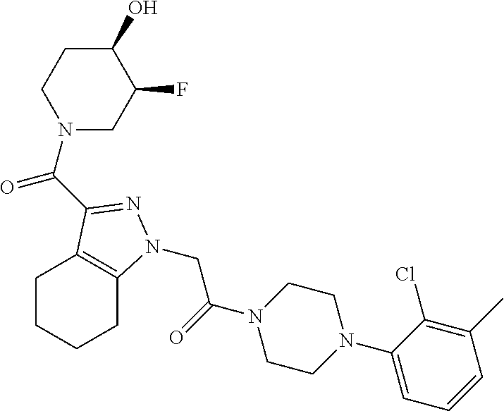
C(N1CC(F)C(O)CC1)(=O)C1=NN(CC(N2CCN(C3=CC=CC(C)=C3Cl)CC2)=O)C2=C1CCCC2
